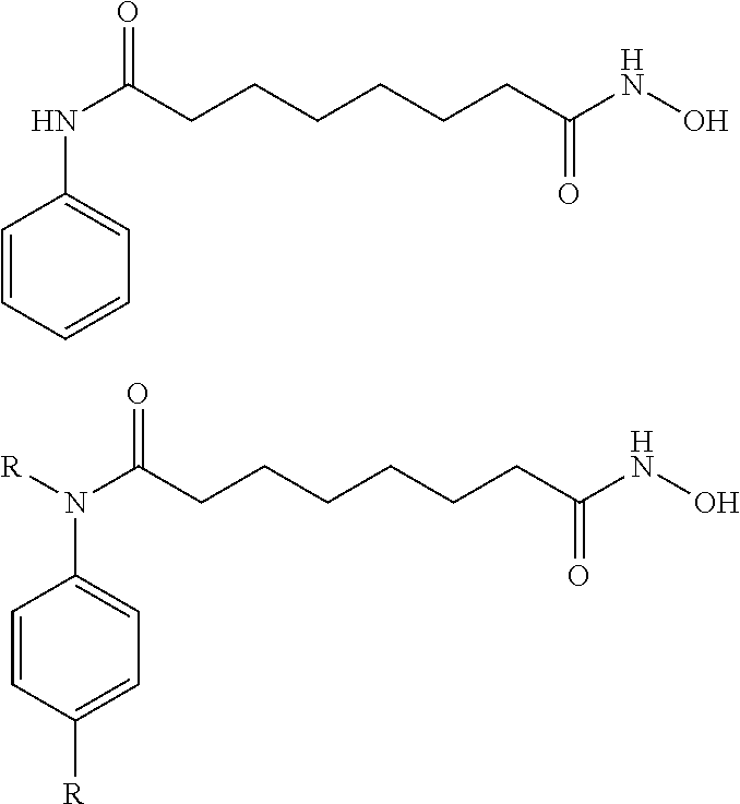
C1=CC=CC=C1NC(=O)CCCCCCC(NO)=O.C1=CC([R])=CC=C1N(C(=O)CCCCCCC(NO)=O)[R]
